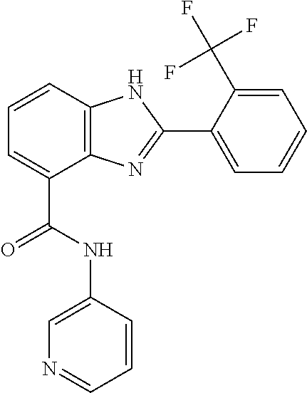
C1=CC2=C(C(C(NC3=CN=CC=C3)=O)=C1)N=C(C1=CC=CC=C1C(F)(F)F)N2
